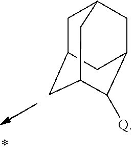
C1C2CC3C([Q])C(CC1C3)C2
